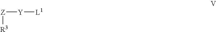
[Z]([R3])[Y][L1]
